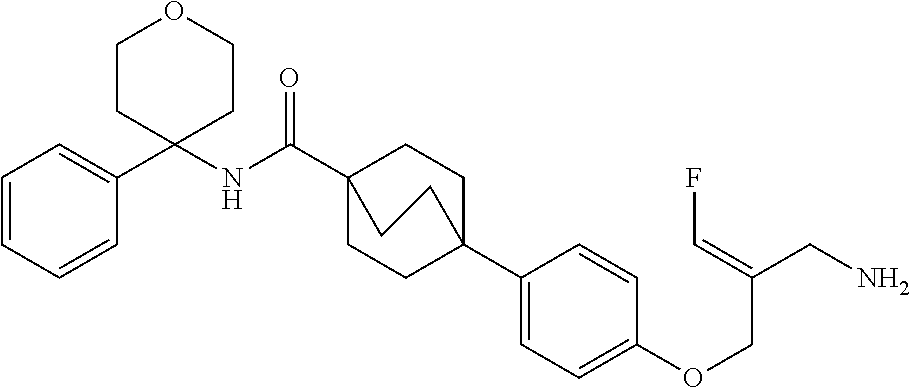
C1(C23CCC(C(NC4(C5=CC=CC=C5)CCOCC4)=O)(CC2)CC3)=CC=C(OCC(CN)=CF)C=C1
